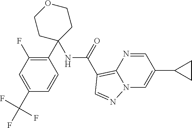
C1(C2=C(F)C=C(C(F)(F)F)C=C2)(NC(C2=C3N=CC(C4CC4)=CN3N=C2)=O)CCOCC1
